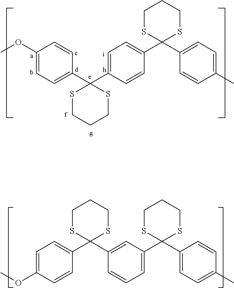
C1(OC)=CC=C(C2(C3=CC(C4(C5=CC=C(C)C=C5)SCCCS4)=CC=C3)SCCCS2)C=C1.C1(OC)=CC=C(C2(C3=CC=C(C4(C5=CC=C(C)C=C5)SCCCS4)C=C3)SCCCS2)C=C1
